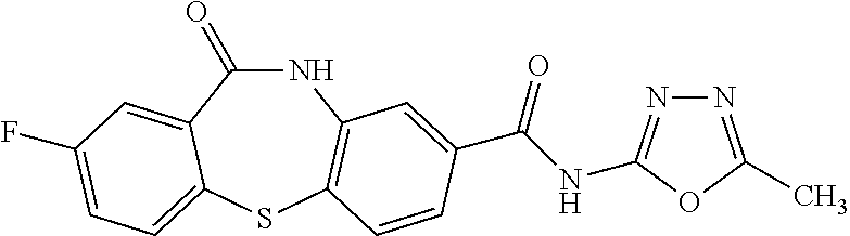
C1(=O)NC2=C(SC3=CC=C(F)C=C13)C=CC(C(NC1=NN=C(C)O1)=O)=C2
